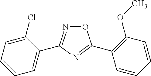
N1=C(C2=CC=CC=C2Cl)N=C(C2=C(OC)C=CC=C2)O1
